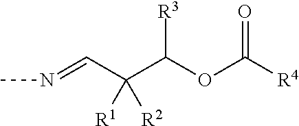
[R4]C(OC(C(C=NC)([R2])[R1])[R3])=O
